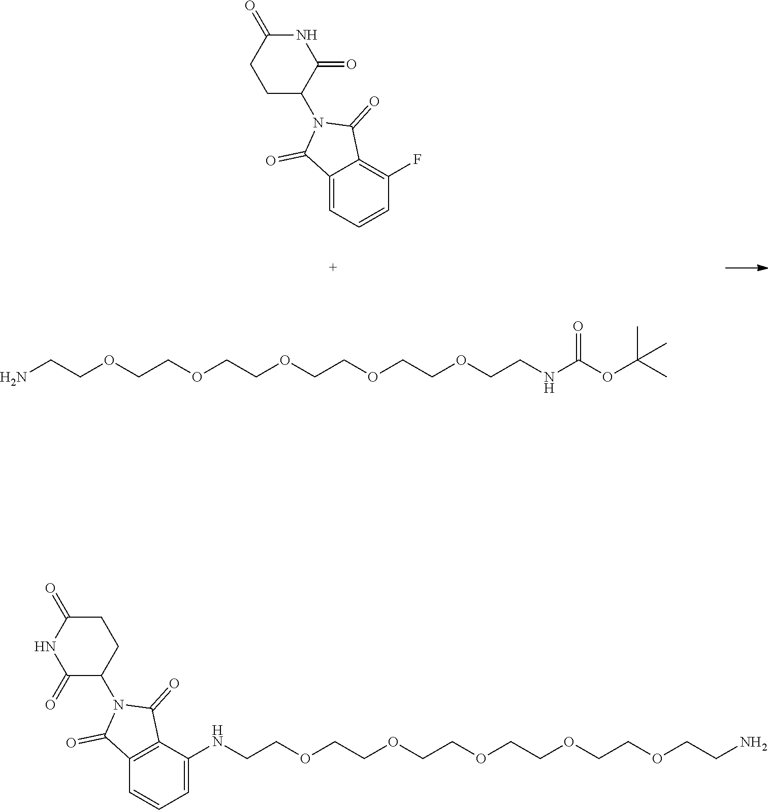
C1C(N2C(=O)C3=C(F)C=CC=C3C2=O)C(=O)NC(=O)C1.NCCOCCOCCOCCOCCOCCNC(OC(C)(C)C)=O.C1(=O)C(N2C(=O)C3=C(C=CC=C3NCCOCCOCCOCCOCCOCCN)C2=O)CCC(=O)N1
